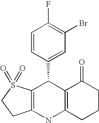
C12=C(NC3=C(C1C1=CC(Br)=C(F)C=C1)C(=O)CCC3)CCS2(=O)=O
